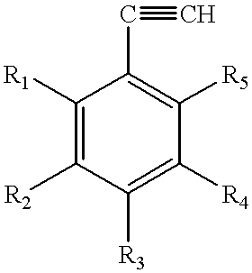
C1([R1])=C([R2])C([R3])=C([R4])C([R5])=C1C#C
